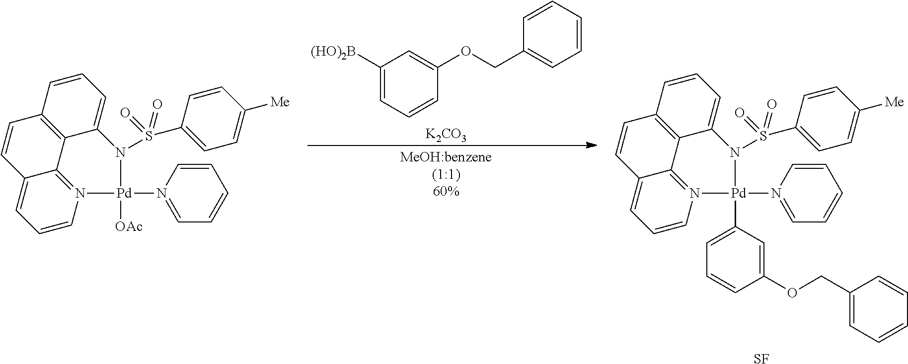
[K2CO3].C1([(HO)2B])=CC=CC(OCC2=CC=CC=C2)=C1.C1=CN2=C3C(=C1)C=CC1=C3C(=CC=C1)N(S(C1=CC=C([Me])C=C1)(=O)=O)[Pd]2(N1=CC=CC=C1)[OAc].C1=CN2=C3C(=C1)C=CC1=C3C(=CC=C1)N(S(C1=CC=C([Me])C=C1)(=O)=O)[Pd]2(N1=CC=CC=C1)C1=CC=CC(OCC2=CC=CC=C2)=C1.[SF]
